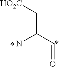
NC(C[HO2C])C=O
